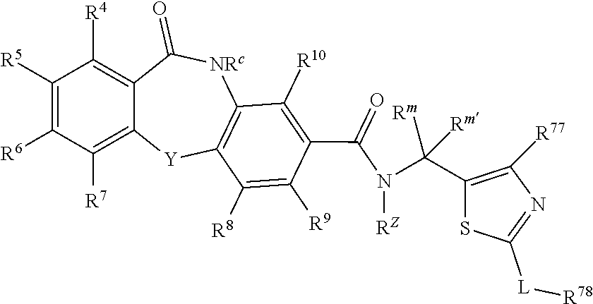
C1([R5])=C([R6])C([R7])=C2C(=C1[R4])C(=O)[NRc]C1=C([Y]2)C([R8])=C([R9])C(C(N(C(C2=C([R77])N=C([L][R78])S2)([Rm])[Rm])[RZ])=O)=C1[R10]
